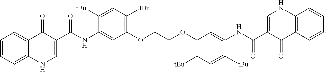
C1=CC=C2C(=C1)C(=O)C(C(=O)NC1=CC(OCCOC3=C([tBu])C=C([tBu])C(NC(=O)C4=CNC5=C(C4=O)C=CC=C5)=C3)=C([tBu])C=C1[tBu])=CN2
